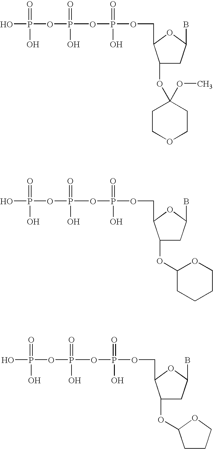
OP(OP(OP(=O)(O)OCC1C(OC2(OC)CCOCC2)CC(B)O1)(=O)O)(=O)O.OP(OP(OP(=O)(O)OCC1C(OC2CCCCO2)CC(B)O1)(=O)O)(=O)O.OP(OP(OP(=O)(O)OCC1C(OC2CCCO2)CC(B)O1)(=O)O)(=O)O
